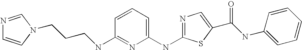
C1=CC(NCCCN2C=CN=C2)=NC(NC2=NC=C(C(=O)NC3=CC=CC=C3)S2)=C1
